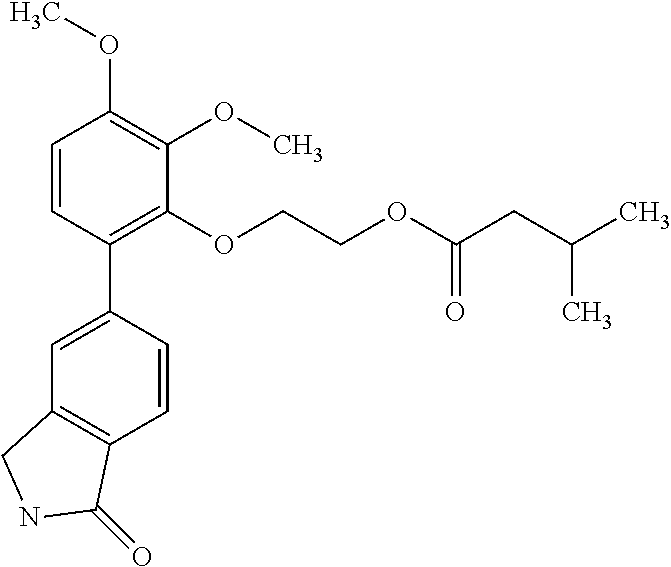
C1=CC(C2=CC3=C(C=C2)C(=O)NC3)=C(OCCOC(CC(C)C)=O)C(OC)=C1OC
